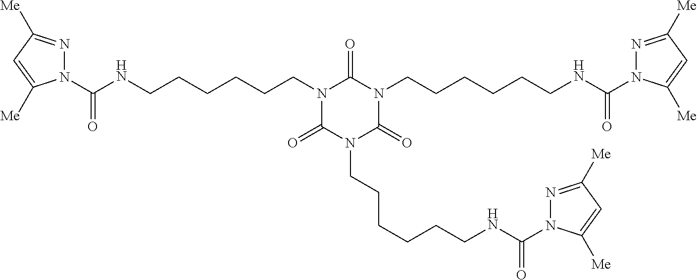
N1(C(NCCCCCCN2C(=O)N(CCCCCCNC(=O)N3N=C([Me])C=C3[Me])C(=O)N(CCCCCCNC(=O)N3N=C([Me])C=C3[Me])C2=O)=O)N=C([Me])C=C1[Me]
